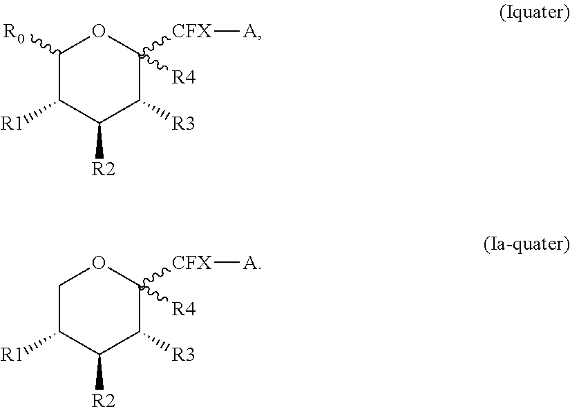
C1([R0])C([R1])C([R2])C([R3])C([CFX][A])([R4])O1.C1C([R1])C([R2])C([R3])C([CFX][A])([R4])O1
